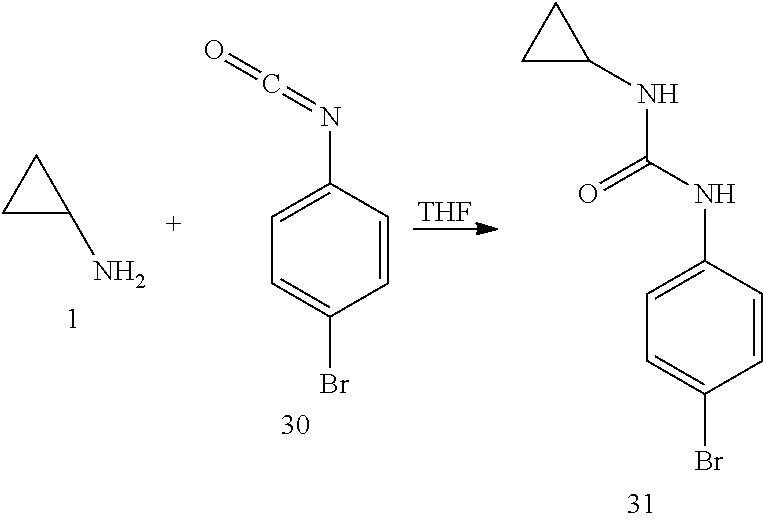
C1C(N)C1.C1=CC(N=C=O)=CC=C1Br.[THF].C1=CC(NC(NC2CC2)=O)=CC=C1Br
